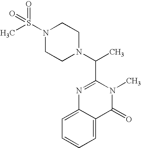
C1=CC=C2C(=C1)N=C(C(N1CCN(S(C)(=O)=O)CC1)C)N(C)C2=O
